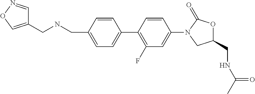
C(C1=CC=C(C2=C(F)C=C(N3C(=O)OC(CNC(C)=O)C3)C=C2)C=C1)NCC1=CON=C1
